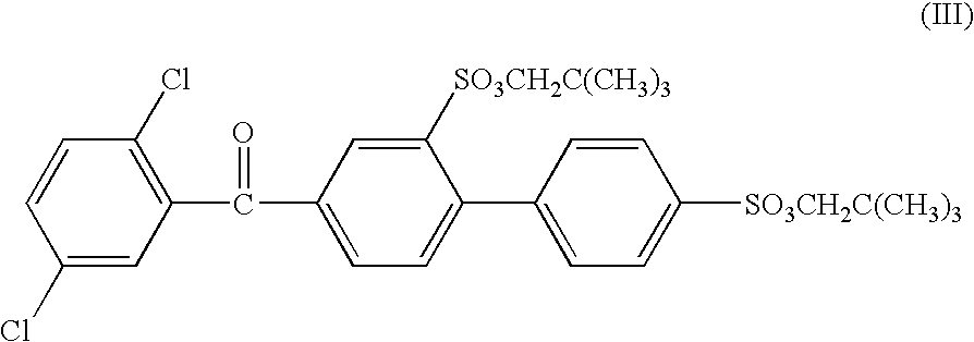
C1(Cl)=CC(C(C2=CC=C(C3=CC=C([SO3CH2C(CH3)3])C=C3)C([SO3CH2C(CH3)3])=C2)=O)=C(Cl)C=C1
